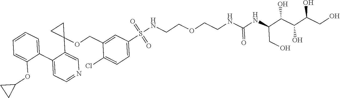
C1(C2=CC=NC=C2C2(OCC3=CC(S(NCCOCCNC(NC(C(C(C(CO)O)O)O)CO)=O)(=O)=O)=CC=C3Cl)CC2)=CC=CC=C1OC1CC1
